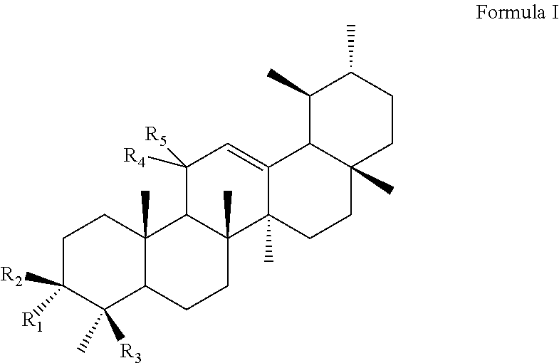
C1C([R2])([R1])C([R3])(C)C2C(C)(C1)C1C(C)(CC2)C2(C)C(=CC1([R4])[R5])C1C(C)(CC2)CCC(C)C1C
